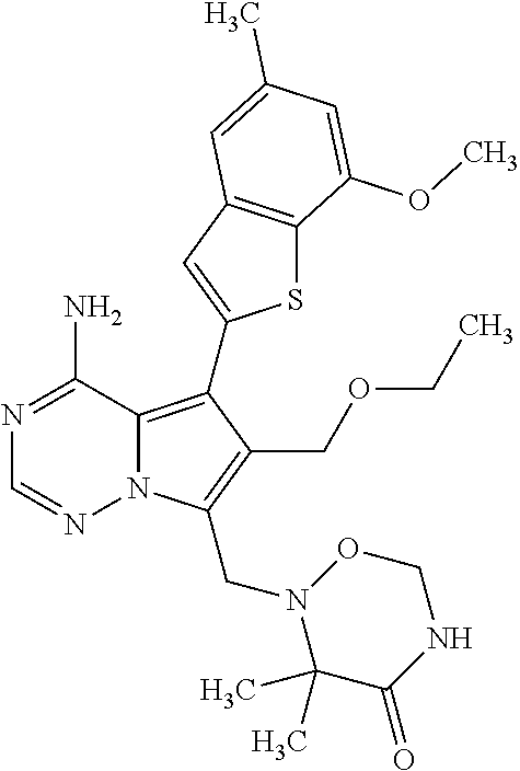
N1=C(N)C2=C(C3=CC4=C(S3)C(OC)=CC(C)=C4)C(COCC)=C(CN3OCNC(=O)C3(C)C)N2N=C1
